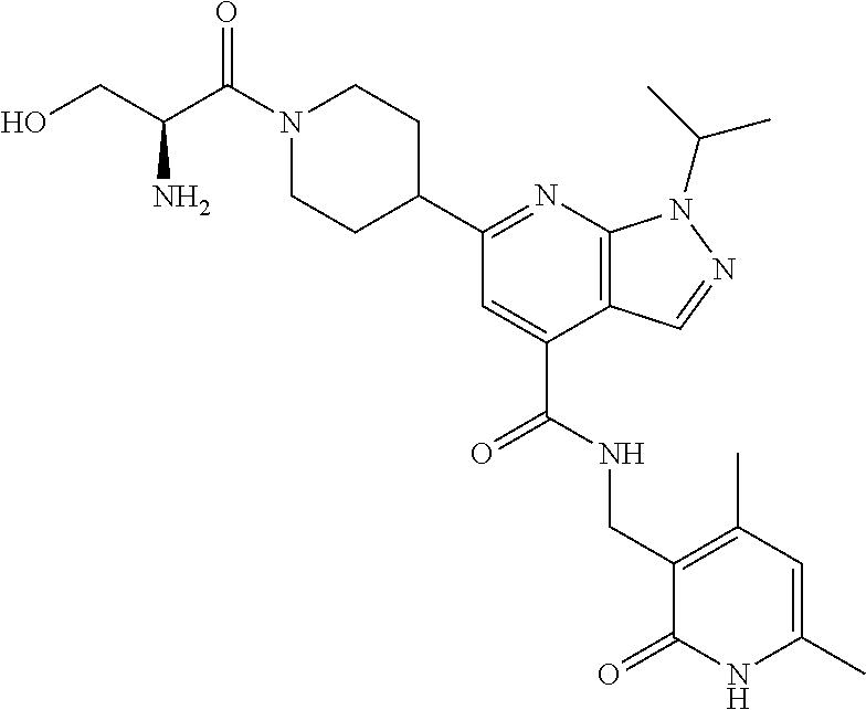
N1(C(C(CO)N)=O)CCC(C2=NC3=C(C(C(NCC4=C(C)C=C(C)NC4=O)=O)=C2)C=NN3C(C)C)CC1
